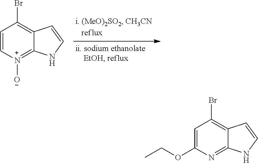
C1=C[N+]([O-])=C2C(=C1Br)C=CN2.C1=C(OCC)N=C2C(=C1Br)C=CN2
